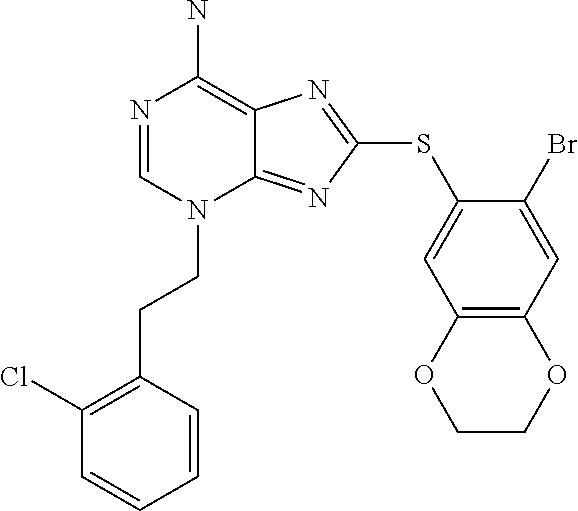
N1=CN(CCC2=C(Cl)C=CC=C2)C2=NC(SC3=CC4=C(C=C3Br)OCCO4)=NC2=C1N
